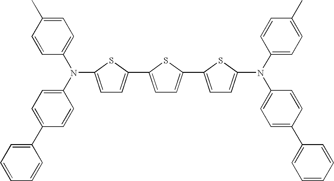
C1=C(N(C2=CC=C(C3=CC=CC=C3)C=C2)C2=CC=C(C)C=C2)SC(C2=CC=C(C3=CC=C(N(C4=CC=C(C)C=C4)C4=CC=C(C5=CC=CC=C5)C=C4)S3)S2)=C1
